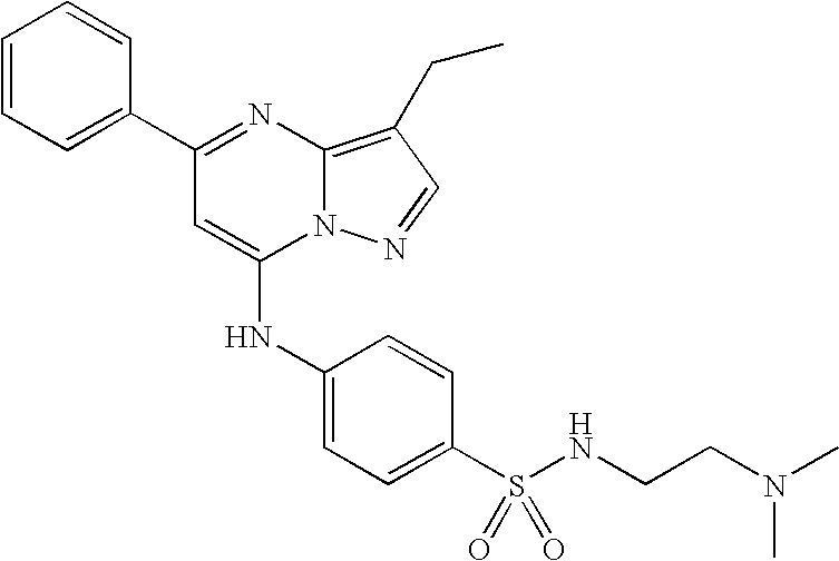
C1=C(C2=NC3=C(CC)C=NN3C(NC3=CC=C(S(=O)(=O)NCCN(C)C)C=C3)=C2)C=CC=C1
